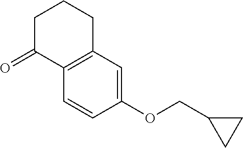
C1C(=O)C2=C(CC1)C=C(OCC1CC1)C=C2
